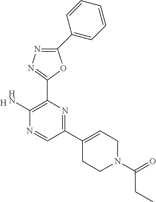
[H].C1(C2=CC=CC=C2)=NN=C(C2=C(N)N=CC(C3=CCN(C(CC)=O)CC3)=N2)O1
